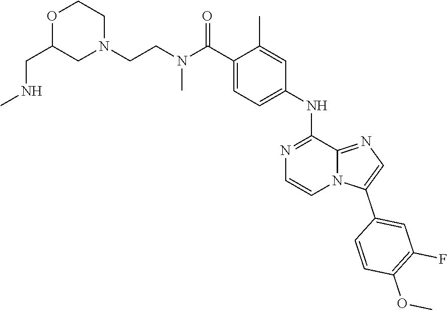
C1(C(N(C)CCN2CCOC(CNC)C2)=O)=CC=C(NC2=NC=CN3C2=NC=C3C2=CC(F)=C(OC)C=C2)C=C1C
